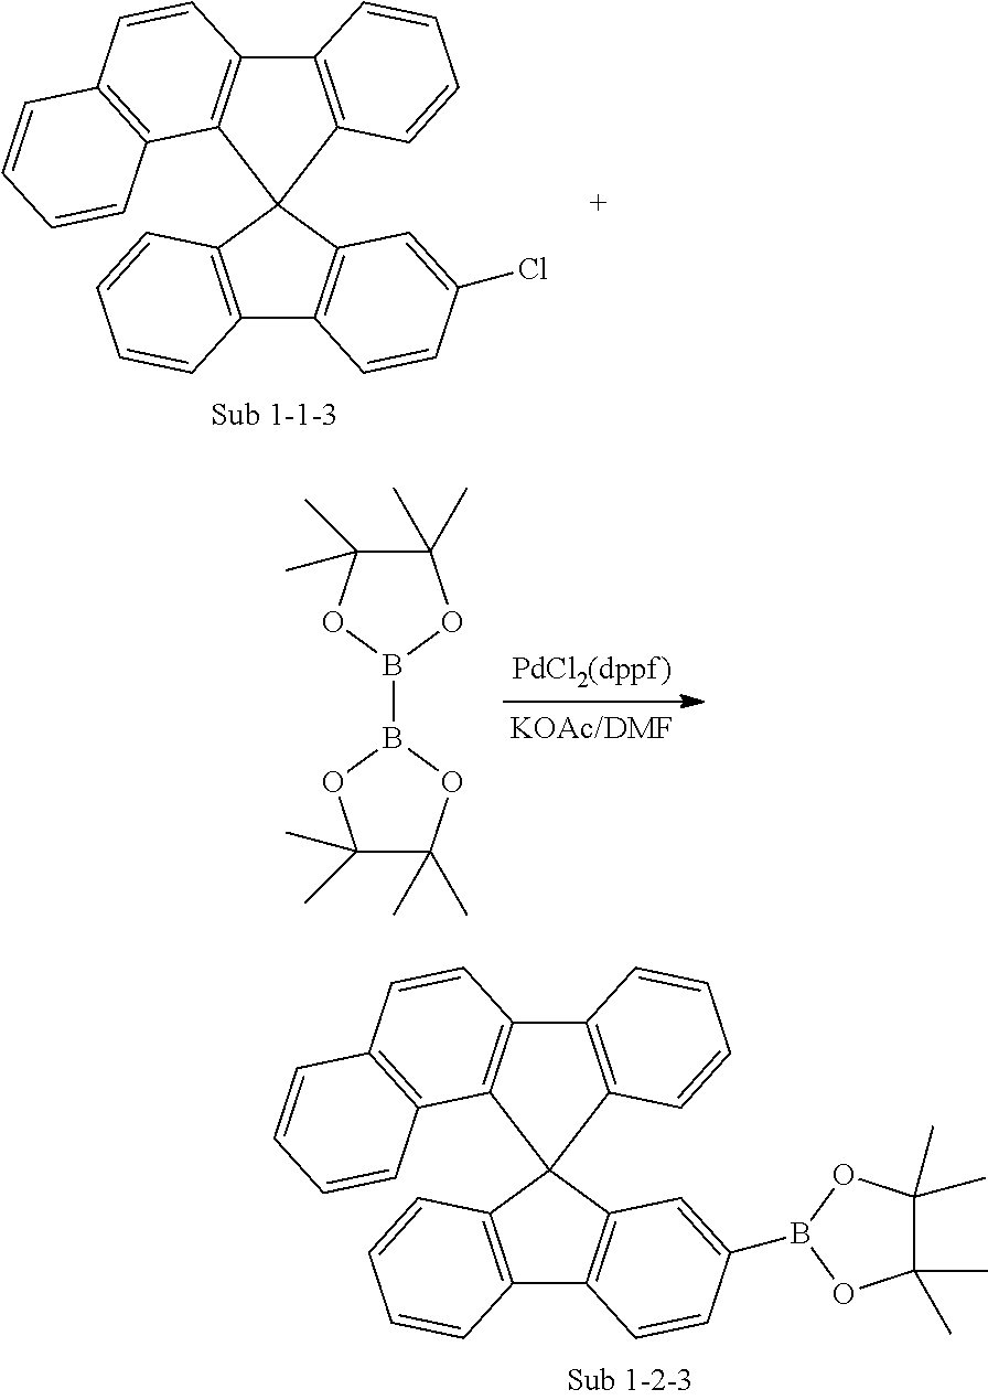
C12=C(C=C(B3OC(C)(C)C(C)(C)O3)C=C1)C1(C3=C2C=CC=C3)C2=C(C3=C1C=CC=C3)C=CC1=C2C=CC=C1.C12=C(C=C(Cl)C=C1)C1(C3=C2C=CC=C3)C2=C(C3=C1C=CC=C3)C=CC1=C2C=CC=C1.C1(C)(C)C(C)(C)OB(B2OC(C)(C)C(C)(C)O2)O1
